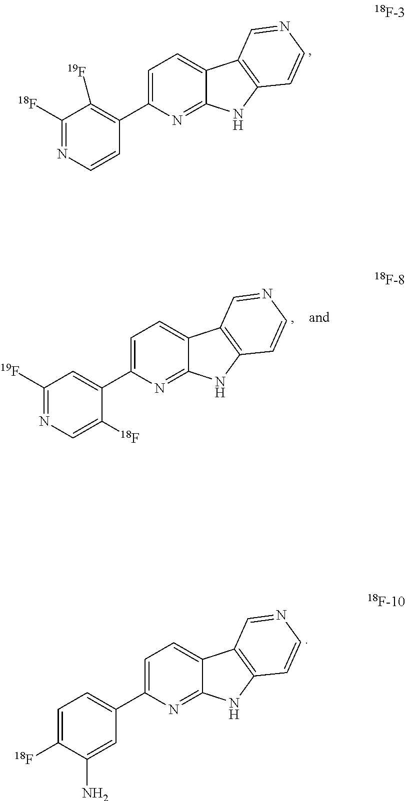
C12=NC(C3=C([19F])C([18F])=NC=C3)=CC=C1C1=C(N2)C=CN=C1.C12=NC(C3=CC([19F])=NC=C3[18F])=CC=C1C1=C(N2)C=CN=C1.C12=NC(C3=CC=C([18F])C(N)=C3)=CC=C1C1=C(N2)C=CN=C1
